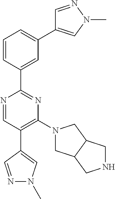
C1=C(C2=NC(N3CC4C(C3)CNC4)=C(C3=CN(C)N=C3)C=N2)C=CC=C1C1=CN(C)N=C1
